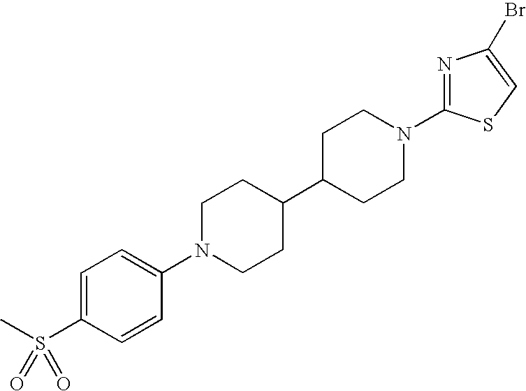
C1=C(S(C)(=O)=O)C=CC(N2CCC(C3CCN(C4=NC(Br)=CS4)CC3)CC2)=C1
